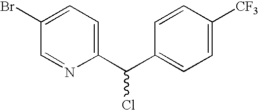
C1(Br)=CC=C(C(C2=CC=C([CF3])C=C2)Cl)N=C1
